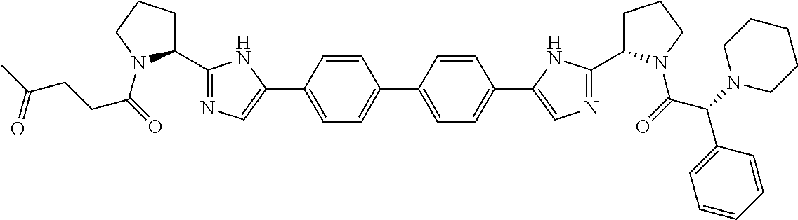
C1(C2=NC=C(C3=CC=C(C4=CC=C(C5=CN=C(C6CCCN6C(=O)C(N6CCCCC6)C6=CC=CC=C6)N5)C=C4)C=C3)N2)CCCN1C(=O)CCC(C)=O
